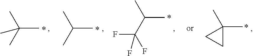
CC(C)C.CC(C)(C)C.CC(C(F)(F)F)C.CC1(C)CC1
